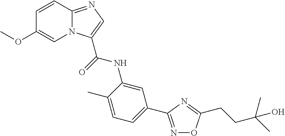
C1=CC2=NC=C(C(NC3=CC(C4=NOC(CCC(C)(C)O)=N4)=CC=C3C)=O)N2C=C1OC
